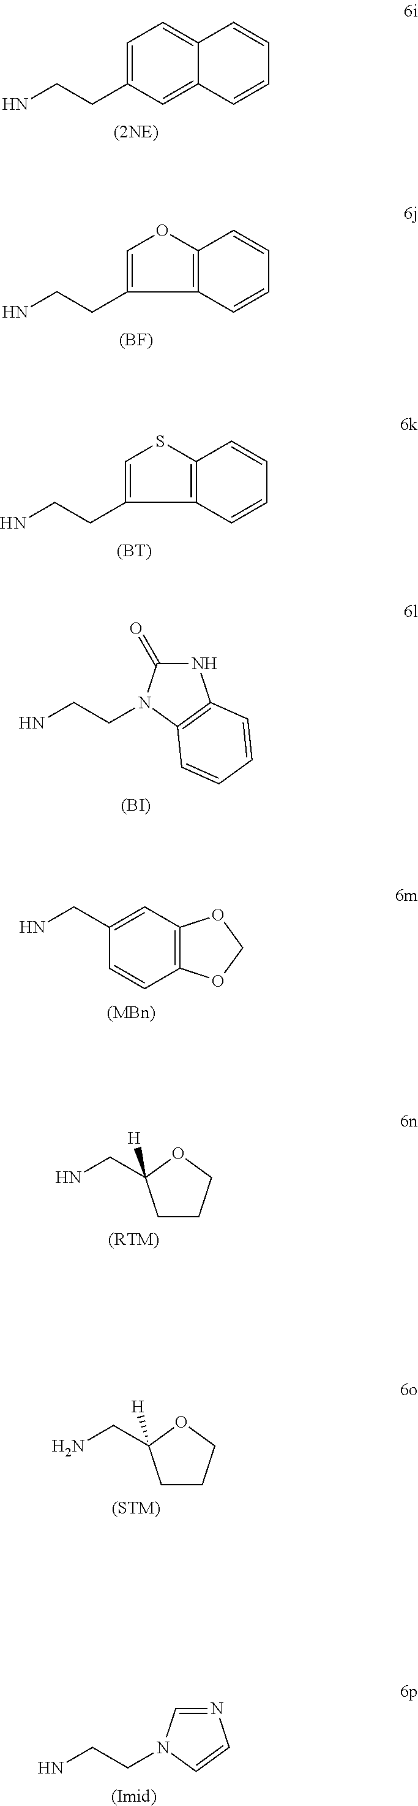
C1=C(CCN)C=C2C(=C1)C=CC=C2.C1=C(CCN)C2=C(O1)C=CC=C2.[(BF)].C1=C(CCN)C2=C(S1)C=CC=C2.[(BT)].N1C(=O)N(CCN)C2=C1C=CC=C2.[(BI)].C1(CN)=CC2=C(C=C1)OCO2.[(MBn)].C1CCOC1(CN)[H].[(RTM)].C1CCOC1(CN)[H].[(STM)].N1=CN(CCN)C=C1.[(Imid)]
